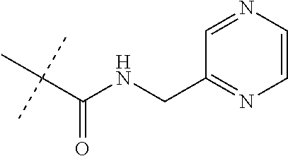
C(C(NCC1=NC=CN=C1)=O)(C)(C)C
